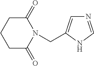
C1(=O)CCCC(=O)N1CC1=CN=CN1
